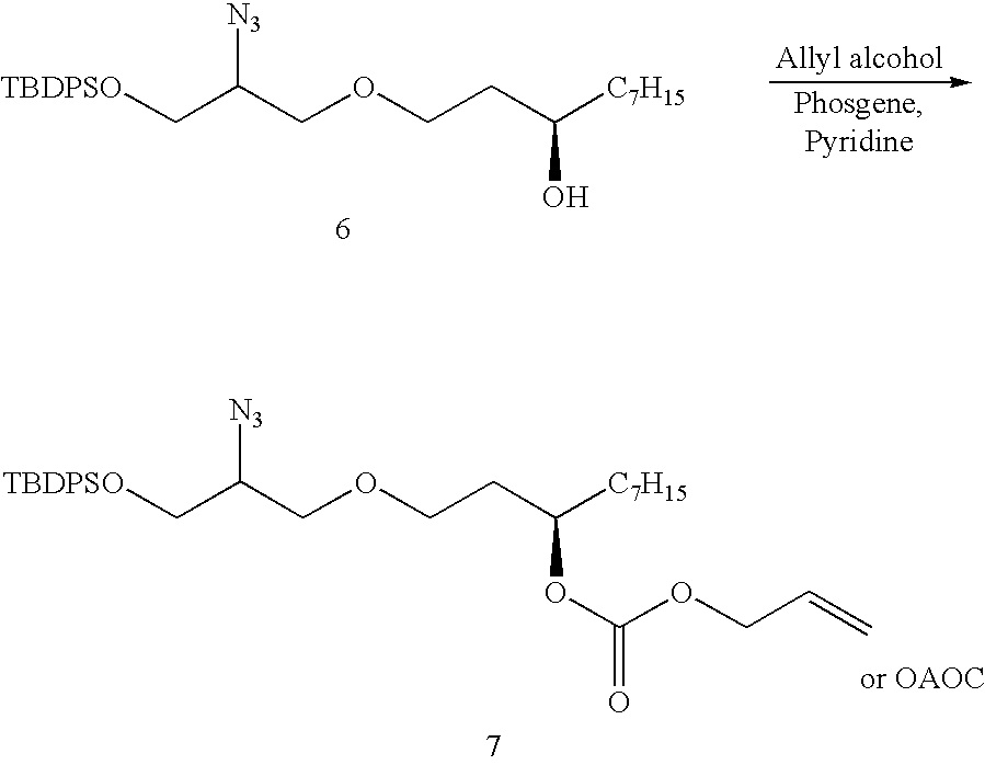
[Allyl alcohol].O(CCC([C7H15])O)CC([N3])C[TBDPSO].O(CCC([C7H15])OC(OCC=C)=O)CC([N3])C[TBDPSO]
